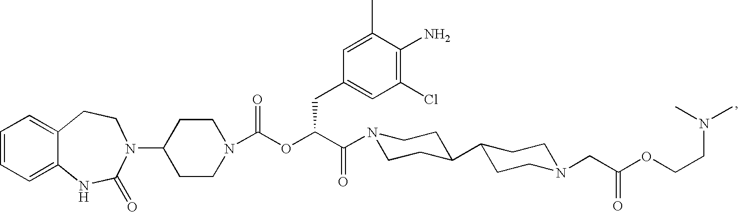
C1=CC=C2C(=C1)CCN(C1CCN(C(OC(C(=O)N3CCC(C4CCN(CC(OCCN(C)C)=O)CC4)CC3)CC3=CC(Cl)=C(N)C(C)=C3)=O)CC1)C(=O)N2
